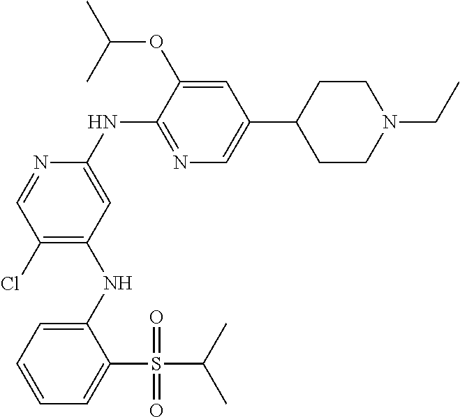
C1(NC2=C(Cl)C=NC(NC3=NC=C(C4CCN(CC)CC4)C=C3OC(C)C)=C2)=CC=CC=C1S(C(C)C)(=O)=O
